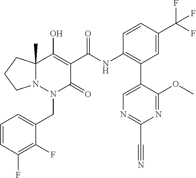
C1=CC(F)=C(F)C(CN2C(=O)C(C(=O)NC3=C(C4=CN=C(C#N)N=C4OC)C=C(C(F)(F)F)C=C3)=C(O)C3(C)N2CCC3)=C1
